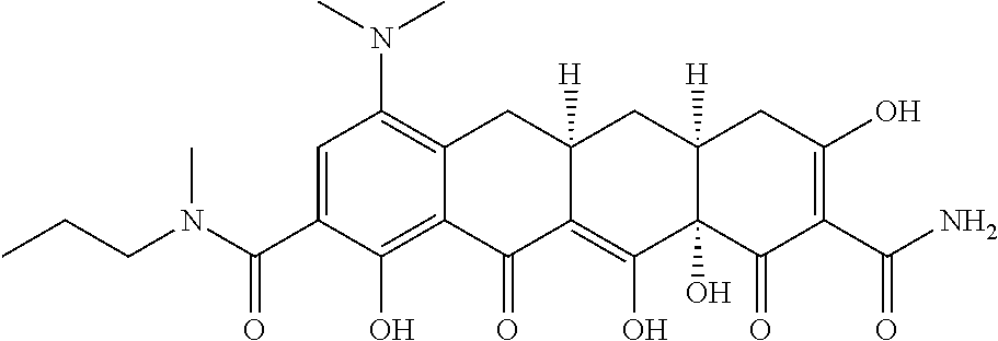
C1=C(C(N(CCC)C)=O)C(O)=C2C(=C1N(C)C)CC1([H])C(=C(O)C3(O)C([H])(C1)CC(O)=C(C(=O)N)C3=O)C2=O
